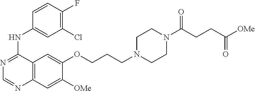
C12=C(C=C([OMe])C(OCCCN3CCN(C(CCC([OMe])=O)=O)CC3)=C1)N=CN=C2NC1=CC(Cl)=C(F)C=C1
